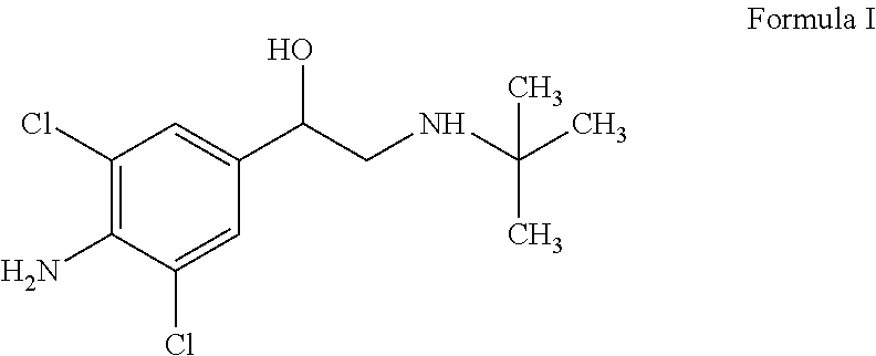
C1(Cl)=C(N)C(Cl)=CC(C(CNC(C)(C)C)O)=C1
